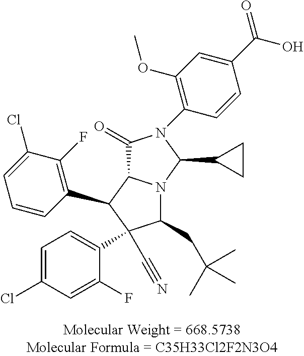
C1(Cl)=CC=C(C2(C#N)C(CC(C)(C)C)N3C(C2C2=C(F)C(Cl)=CC=C2)C(=O)N(C2=C(OC)C=C(C(O)=O)C=C2)C3C2CC2)C(F)=C1
